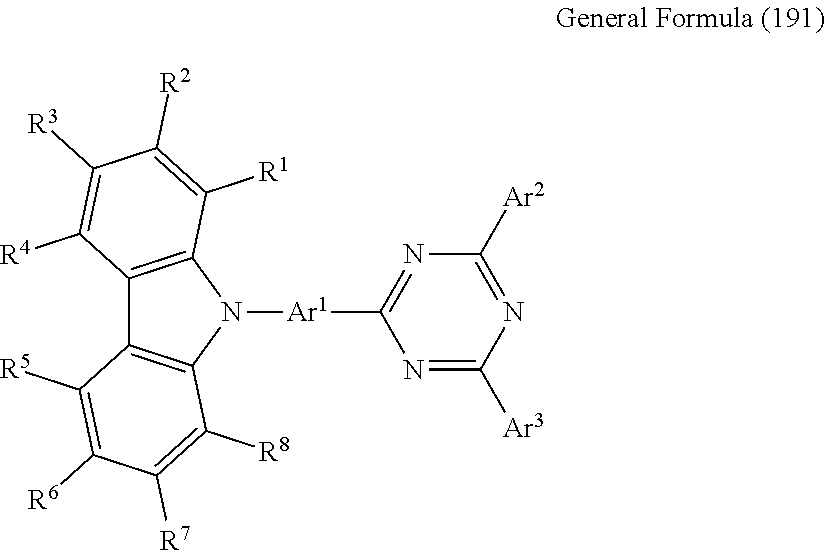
C12=C(N([Ar1]C3=NC([Ar2])=NC([Ar3])=N3)C3=C1C([R5])=C([R6])C([R7])=C3[R8])C([R1])=C([R2])C([R3])=C2[R4]
